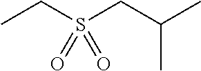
S(CC)(CC(C)C)(=O)=O
